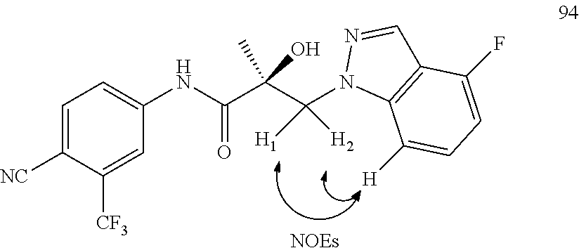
C1=C([NC])C([CF3])=CC(NC(C(C(N2C3=C(C=N2)C(F)=CC=C3[H])([H2])[H1])(C)O)=O)=C1.[NOEs]
